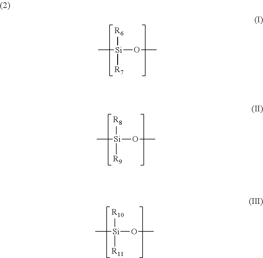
C[Si](OC)([R6])[R7].C[Si](OC)([R8])[R9].C[Si](OC)([R10])[R11]
